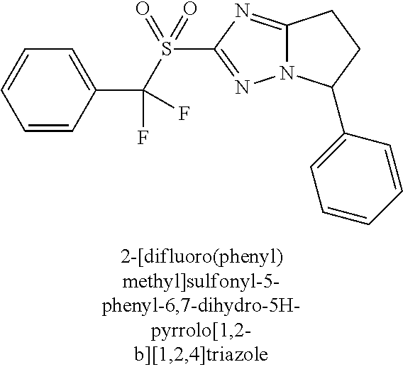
C12=NC(S(=O)(C(C3=CC=CC=C3)(F)F)=O)=NN1C(C1=CC=CC=C1)CC2
